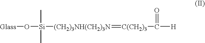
[Glass]O[Si]([(CH2)3NH(CH2)3N]=[C(CH2)3]C([H])=O)(C)C
